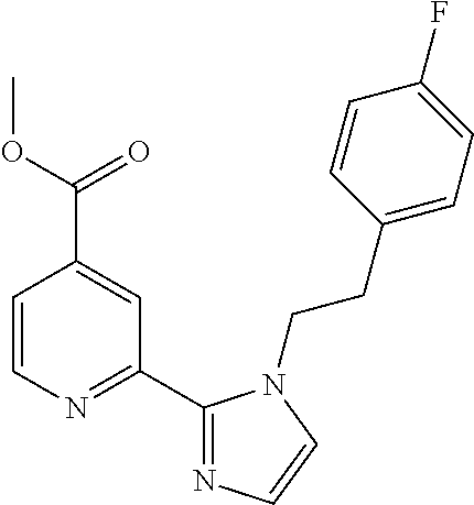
C1=CN=C(C2=NC=CN2CCC2=CC=C(F)C=C2)C=C1C(OC)=O
